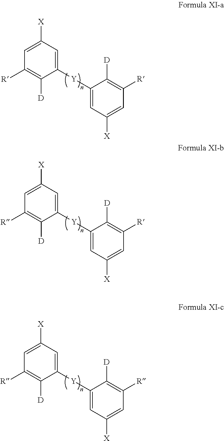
C1([Y]C2=CC([X])=CC([R])=C2[D])=CC([X])=CC([R])=C1[D].C1([Y]C2=CC([X])=CC([R])=C2[D])=CC([X])=CC([R])=C1[D].C1([Y]C2=CC([X])=CC([R])=C2[D])=CC([X])=CC([R])=C1[D]
